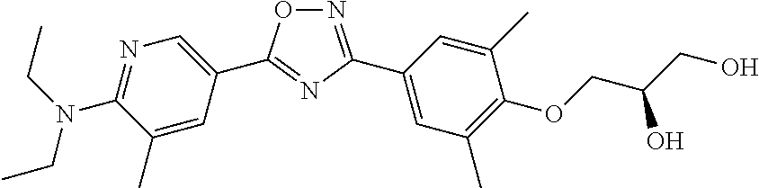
N1=C(N(CC)CC)C(C)=CC(C2=NC(C3=CC(C)=C(OCC(CO)O)C(C)=C3)=NO2)=C1
